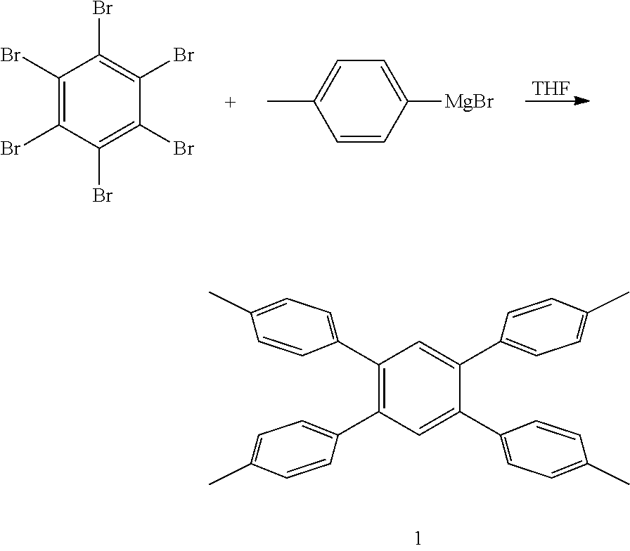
C1(C2=CC=C(C)C=C2)=C(C2=CC=C(C)C=C2)C=C(C2=CC=C(C)C=C2)C(C2=CC=C(C)C=C2)=C1.[THF].C1(Br)=C(Br)C(Br)=C(Br)C(Br)=C1Br.C1=CC([MgBr])=CC=C1C
